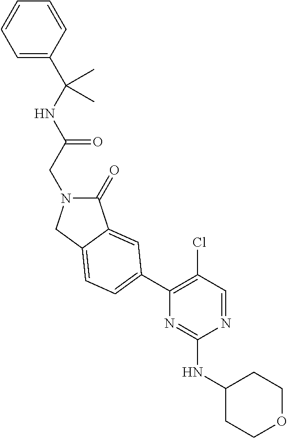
N(C(CN1C(=O)C2=CC(C3=C(Cl)C=NC(NC4CCOCC4)=N3)=CC=C2C1)=O)C(C1=CC=CC=C1)(C)C
